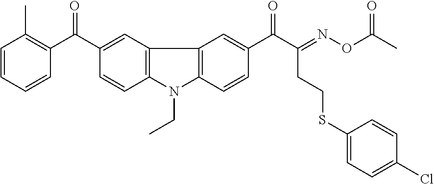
C1=CC=CC(C(C2=CC3=C(C=C2)N(CC)C2=C3C=C(C(C(=NOC(C)=O)CCSC3=CC=C(Cl)C=C3)=O)C=C2)=O)=C1C
